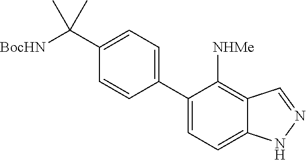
C1(C2=CC=C3C(=C2[NHMe])C=NN3)=CC=C(C([BocHN])(C)C)C=C1
